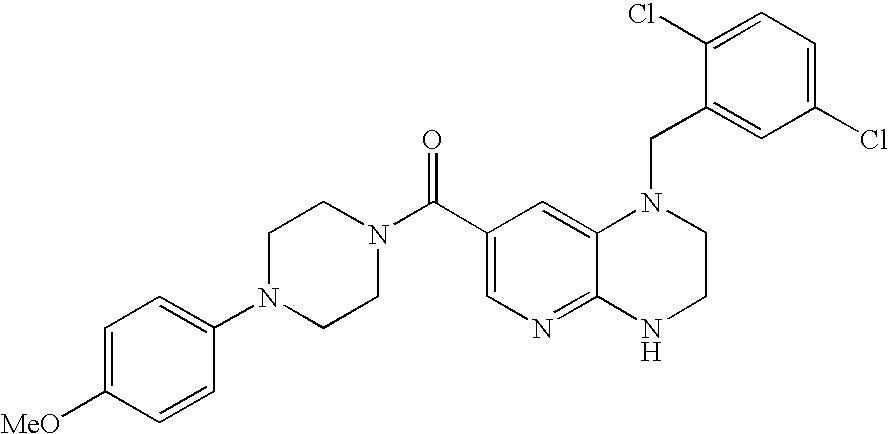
C1(Cl)=CC=C(Cl)C=C1CN1C2=CC(C(=O)N3CCN(C4=CC=C([MeO])C=C4)CC3)=CN=C2NCC1
